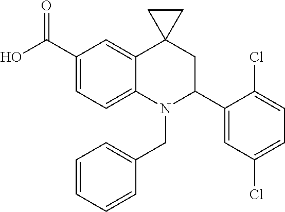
C1(C(O)=O)=CC=C2C(=C1)C1(CC(C3=CC(Cl)=CC=C3Cl)N2CC2=CC=CC=C2)CC1
